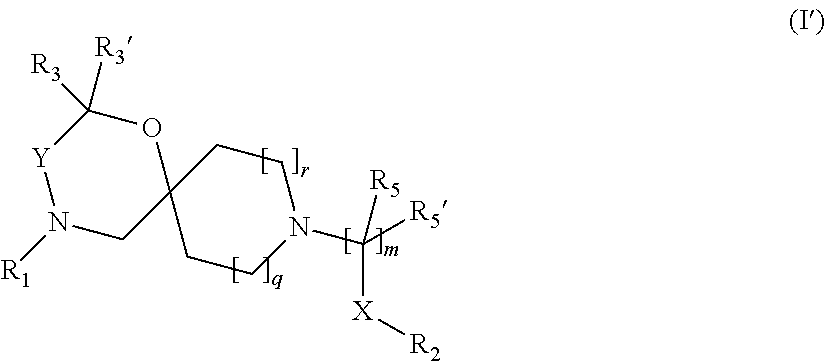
C1CN(C([X][R2])([R5])[R5])CCC12OC([R3])([R3])[Y]N([R1])C2
